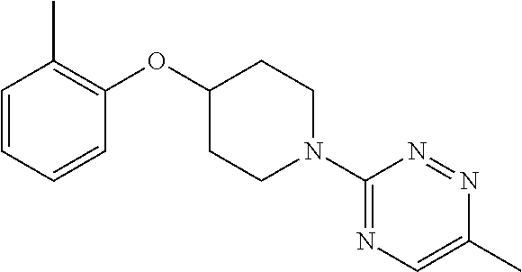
C1=CC=CC(OC2CCN(C3=NC=C(C)N=N3)CC2)=C1C
